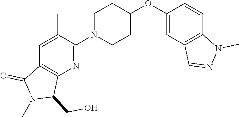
C1=C(C)C(N2CCC(OC3=CC4=C(C=C3)N(C)N=C4)CC2)=NC2=C1C(=O)N(C)C2CO
